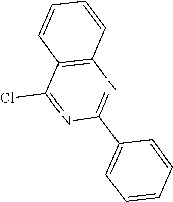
N1=C(Cl)C2=C(N=C1C1=CC=CC=C1)C=CC=C2
